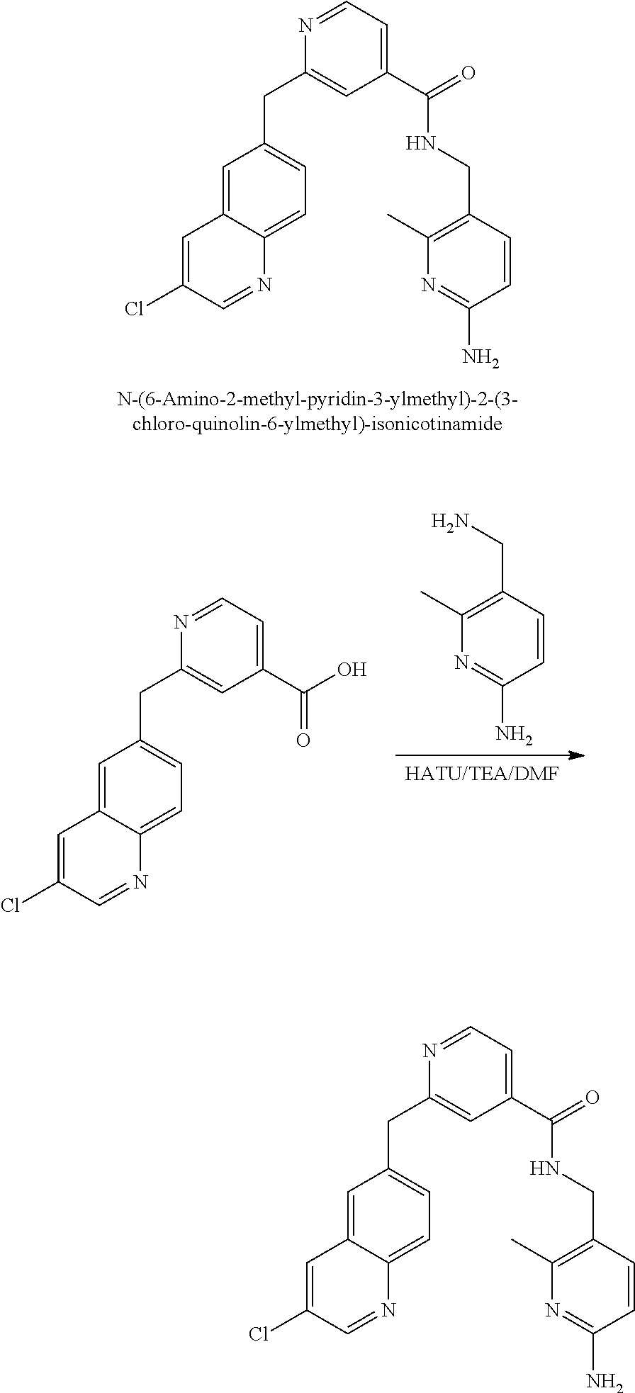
C1=C2C(=CC=C1CC1=CC(C(=O)NCC3=C(C)N=C(N)C=C3)=CC=N1)N=CC(Cl)=C2.[HATU/TEA/DMF].C(C1=C(C)N=C(N)C=C1)N.C1=C(Cl)C=NC2=CC=C(CC3=CC(C(=O)O)=CC=N3)C=C12.C1=C2C(=CC=C1CC1=CC(C(=O)NCC3=C(C)N=C(N)C=C3)=CC=N1)N=CC(Cl)=C2
